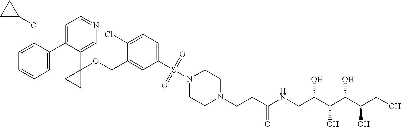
C1=C(C2=CC=NC=C2C2(OCC3=CC(S(=O)(=O)N4CCN(CCC(NCC(C(C(C(CO)O)O)O)O)=O)CC4)=CC=C3Cl)CC2)C(OC2CC2)=CC=C1
